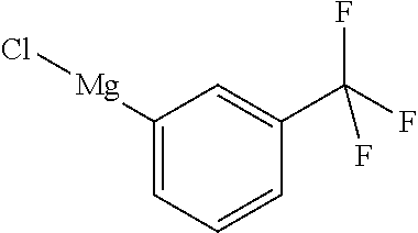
C1([Mg]Cl)=CC=CC(C(F)(F)F)=C1
